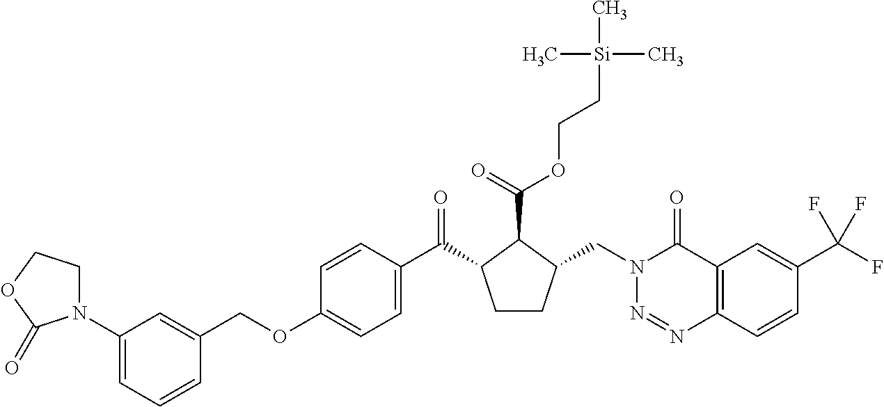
C1=C(N2CCOC2=O)C=C(COC2=CC=C(C(C3CCC(CN4N=NC5=C(C4=O)C=C(C(F)(F)F)C=C5)C3C(=O)OCC[Si](C)(C)C)=O)C=C2)C=C1
